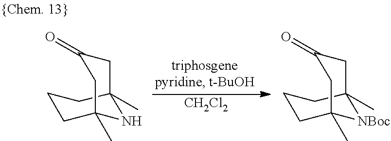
[CH2Cl2].C1C(=O)CC2(C)NC1(C)CCC2.C1C(=O)CC2(C)[NBoc]C1(C)CCC2
